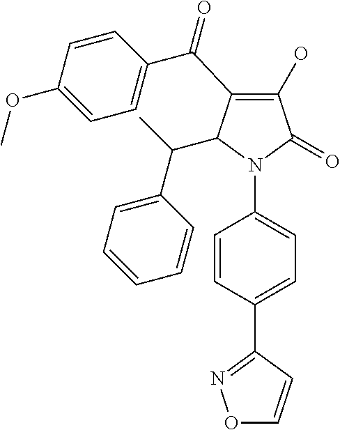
C1(O)=C(C(C2=CC=C(OC)C=C2)=O)C(C(C)C2=CC=CC=C2)N(C2=CC=C(C3=NOC=C3)C=C2)C1=O
